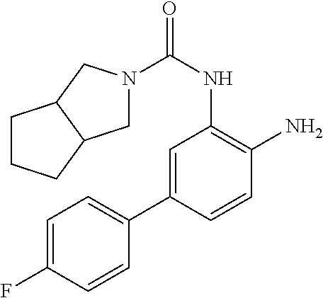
C1=C(C2=CC=C(F)C=C2)C=CC(N)=C1NC(=O)N1CC2C(C1)CCC2
